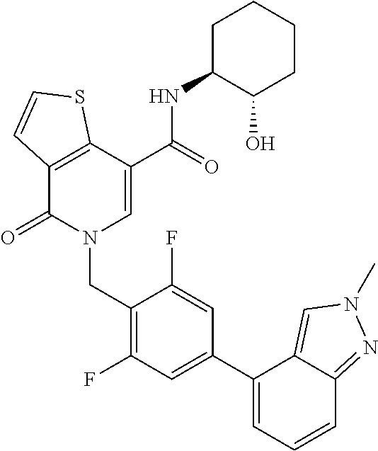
C12=C(C(=O)N(CC3=C(F)C=C(C4=CC=CC5=NN(C)C=C45)C=C3F)C=C1C(NC1C(O)CCCC1)=O)C=CS2
